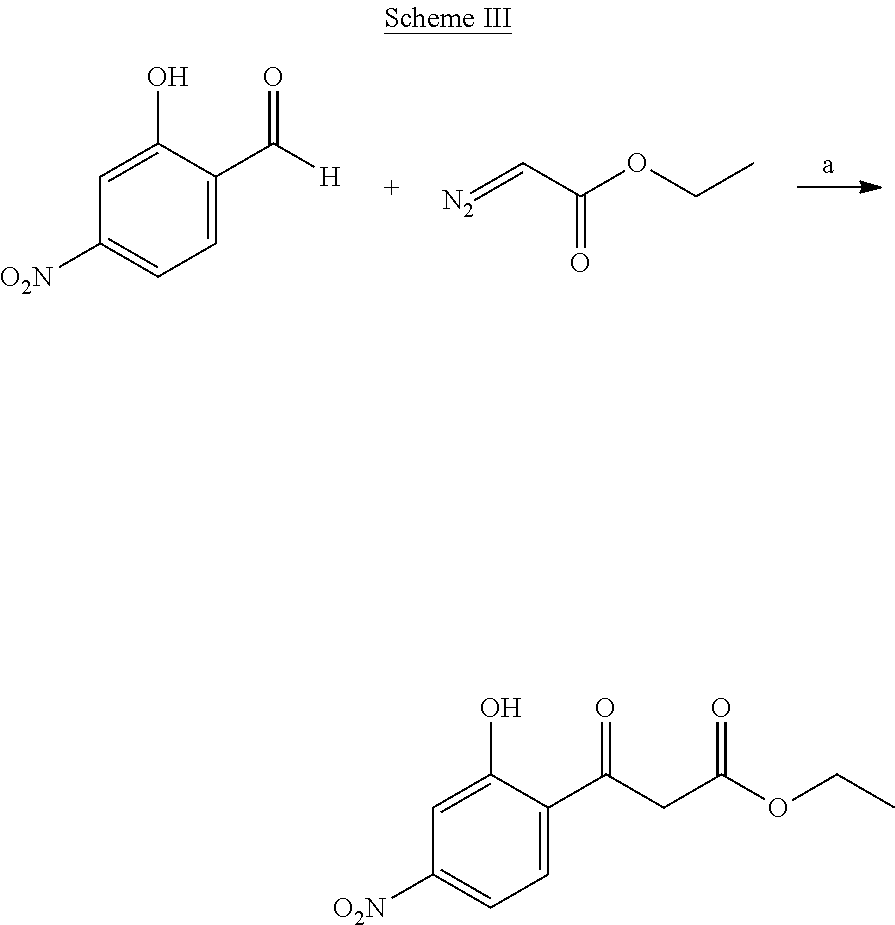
C1=C(C(CC(OCC)=O)=O)C(O)=CC([O2N])=C1.C1=C(C([H])=O)C(O)=CC([O2N])=C1.[N2]=CC(OCC)=O
